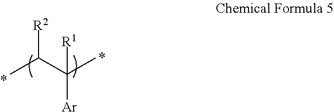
[Ar]C(C)(C(C)[R2])[R1]
